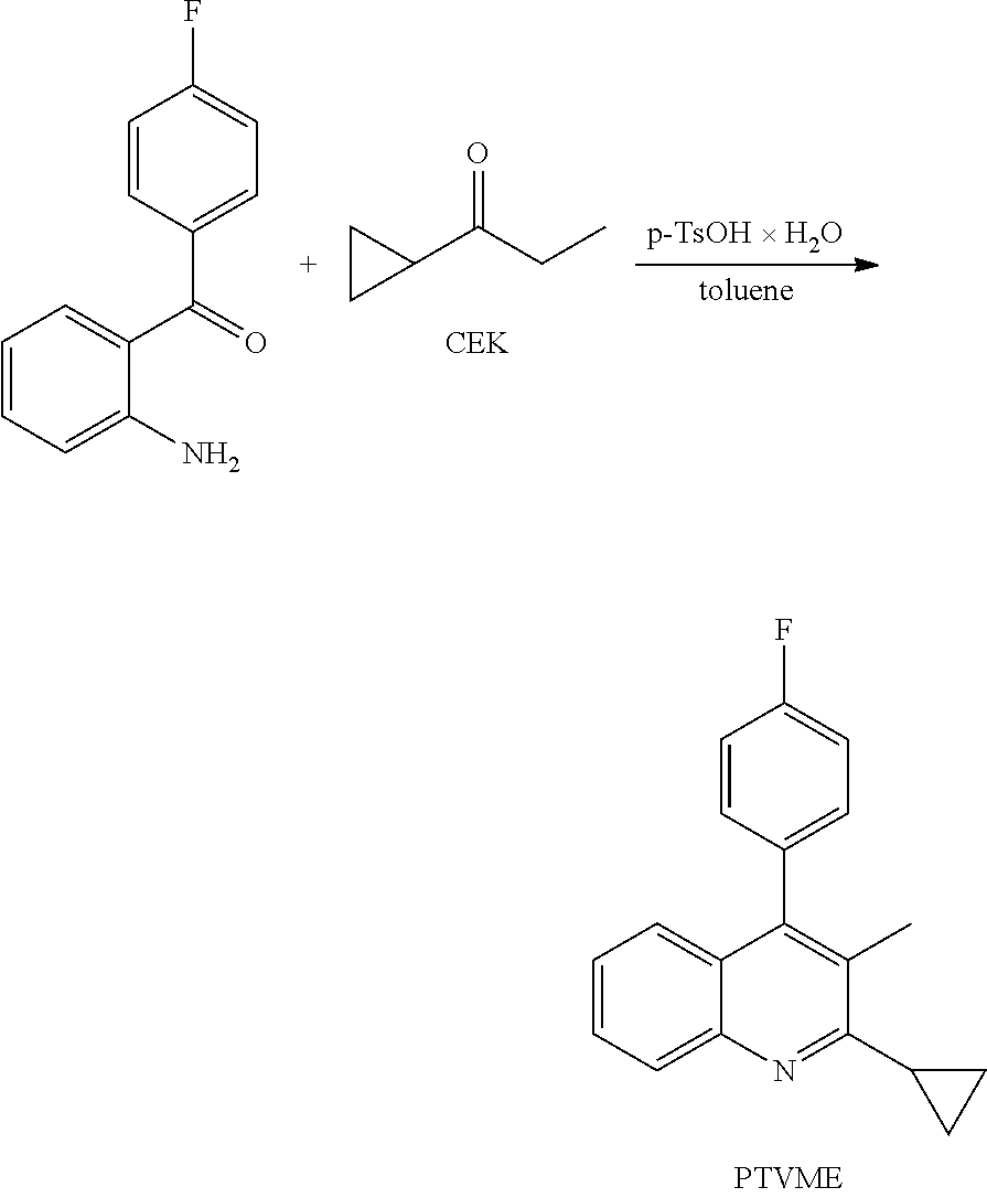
C1=CC=C2C(=C1)C(C1=CC=C(F)C=C1)=C(C)C(C1CC1)=N2.C1=CC=C(N)C(C(=O)C2=CC=C(F)C=C2)=C1.O=C(CC)C1CC1
